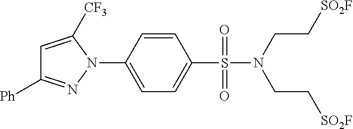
C1=CC(N2C([CF3])=CC([Ph])=N2)=CC=C1S(=O)(=O)N(CC[SO2F])CC[SO2F]
